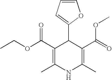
C1(C2=CC=CO2)C(C(OCC)=O)=C(C)NC(C)=C1C(=O)OC
